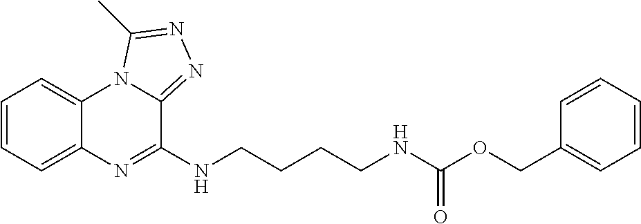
C1=CC=C2C(=C1)N1C(=NN=C1C)C(NCCCCNC(OCC1=CC=CC=C1)=O)=N2
